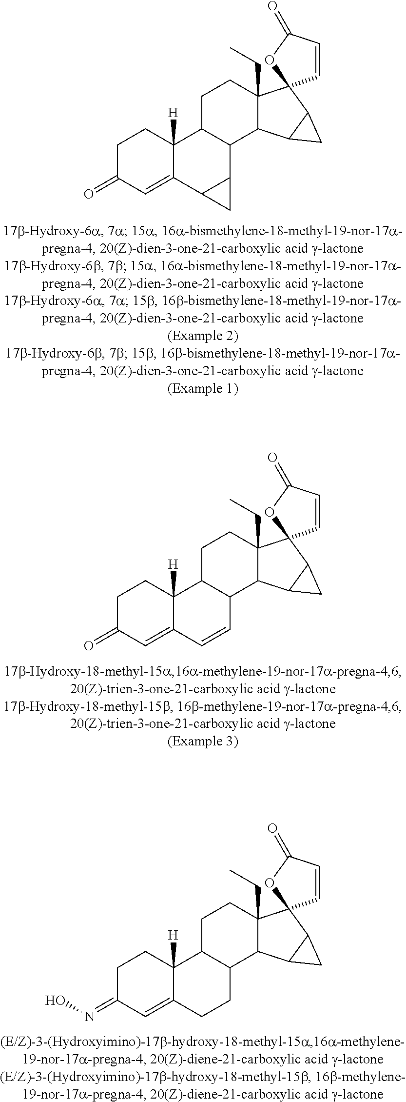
C12([H])C(=CC(=O)CC1)C1C(C3C2CCC2(CC)C3C3C(C3)C23C=CC(=O)O3)C1.C12([H])C(=CC(=O)CC1)C=CC1C2CCC2(CC)C1C1C(C1)C21C=CC(=O)O1.C12([H])C(=CC(=NO)CC1)CCC1C2CCC2(CC)C1C1C(C1)C21C=CC(=O)O1
